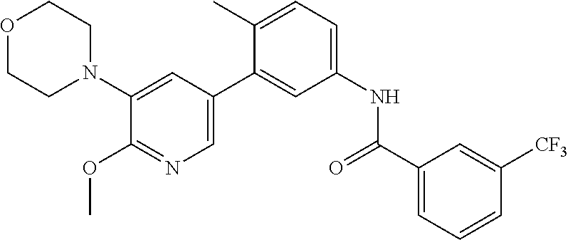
O1CCN(C2=CC(C3=CC(NC(C4=CC=CC([CF3])=C4)=O)=CC=C3C)=CN=C2OC)CC1
